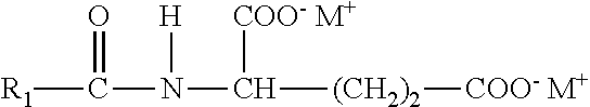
[R1]C(=O)N([H])C([COO- M+])[(CH2)2][COO- M+]
